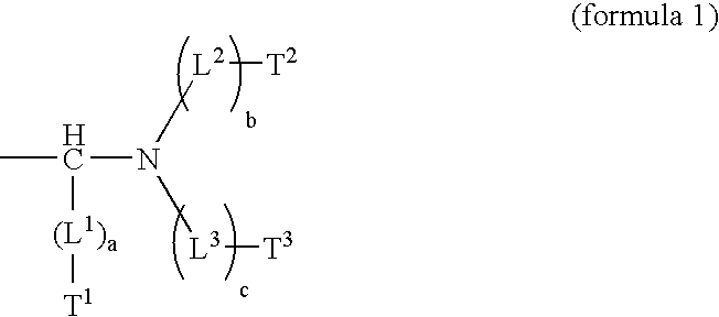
CC([(L1)a][T1])N([L2][T2])[L3][T3]
